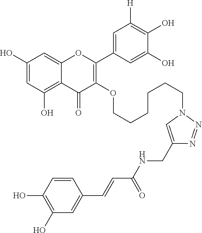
C1(O)=CC(O)=C2C(=C1)OC(C1=CC([H])=C(O)C(O)=C1)=C(OCCCCCCN1N=NC(CNC(C=CC3=CC(O)=C(O)C=C3)=O)=C1)C2=O
